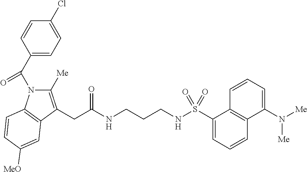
C1(C(N2C([Me])=C(CC(NCCCNS(C3=CC=CC4=C3C=CC=C4N([Me])[Me])(=O)=O)=O)C3=C2C=CC([MeO])=C3)=O)=CC=C(Cl)C=C1
